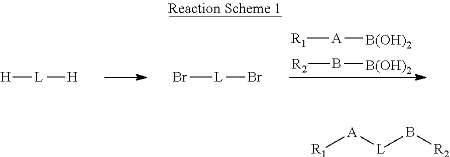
[R1][A][B(OH)2].[R2]B[B(OH)2].[H][L][H].Br[L]Br.[R1][A][L]B[R2]
